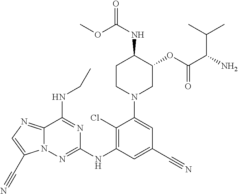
C1(C#N)=CC(NC2=NN3C(=NC=C3C#N)C(NCC)=N2)=C(Cl)C(N2CC(OC(C(N)C(C)C)=O)C(NC(=O)OC)CC2)=C1
